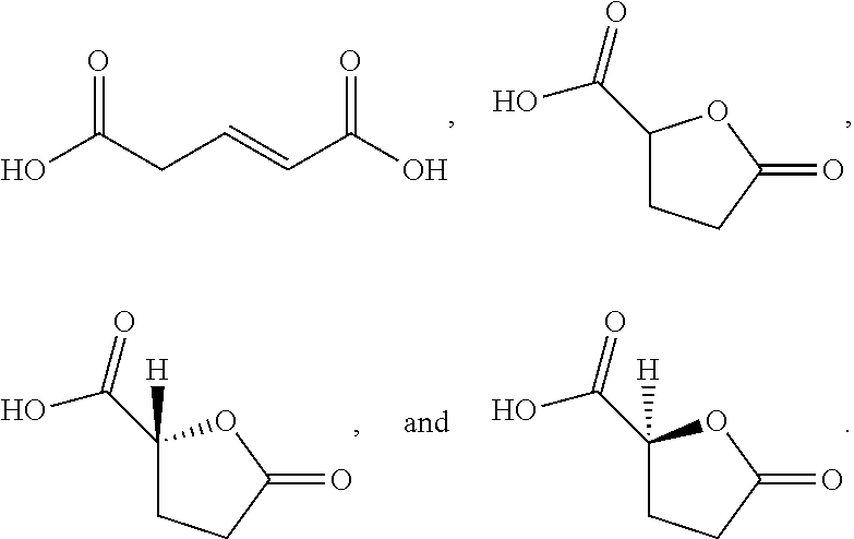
OC(CC=CC(O)=O)=O.C1(C(O)=O)CCC(=O)O1.C1(C(O)=O)([H])CCC(=O)O1.C1(C(O)=O)([H])CCC(=O)O1
